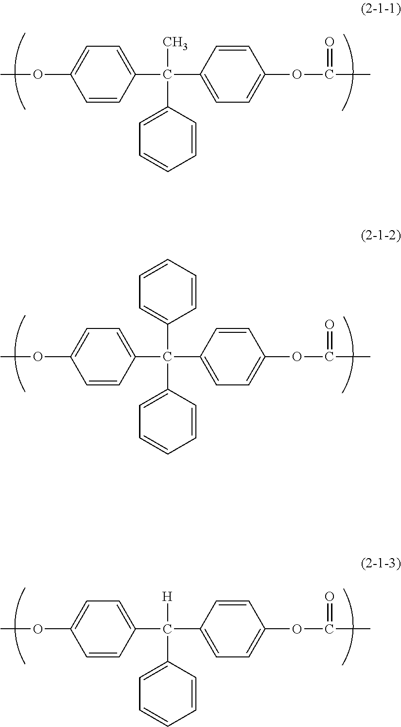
COC1=CC=C(C(C)(C2=CC=C(OC(=O)C)C=C2)C2=CC=CC=C2)C=C1.COC1=CC=C(C(C2=CC=CC=C2)(C2=CC=C(OC(=O)C)C=C2)C2=CC=CC=C2)C=C1.COC1=CC=C(C([H])(C2=CC=C(OC(=O)C)C=C2)C2=CC=CC=C2)C=C1
